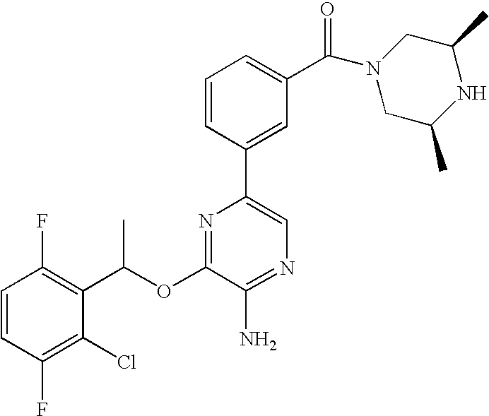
C1=CC(F)=C(C(OC2=NC(C3=CC(C(=O)N4CC(C)NC(C)C4)=CC=C3)=CN=C2N)C)C(Cl)=C1F
